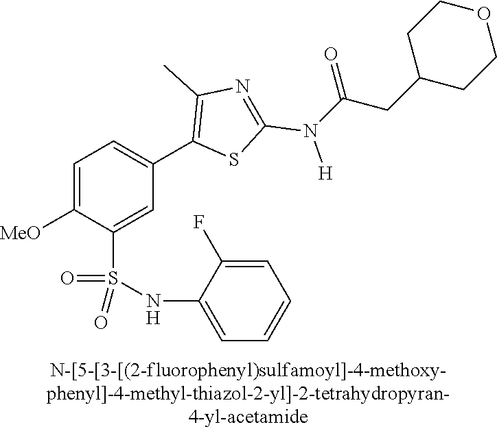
C1=C([MeO])C(S(NC2=CC=CC=C2F)(=O)=O)=CC(C2=C(C)N=C(N([H])C(CC3CCOCC3)=O)S2)=C1
